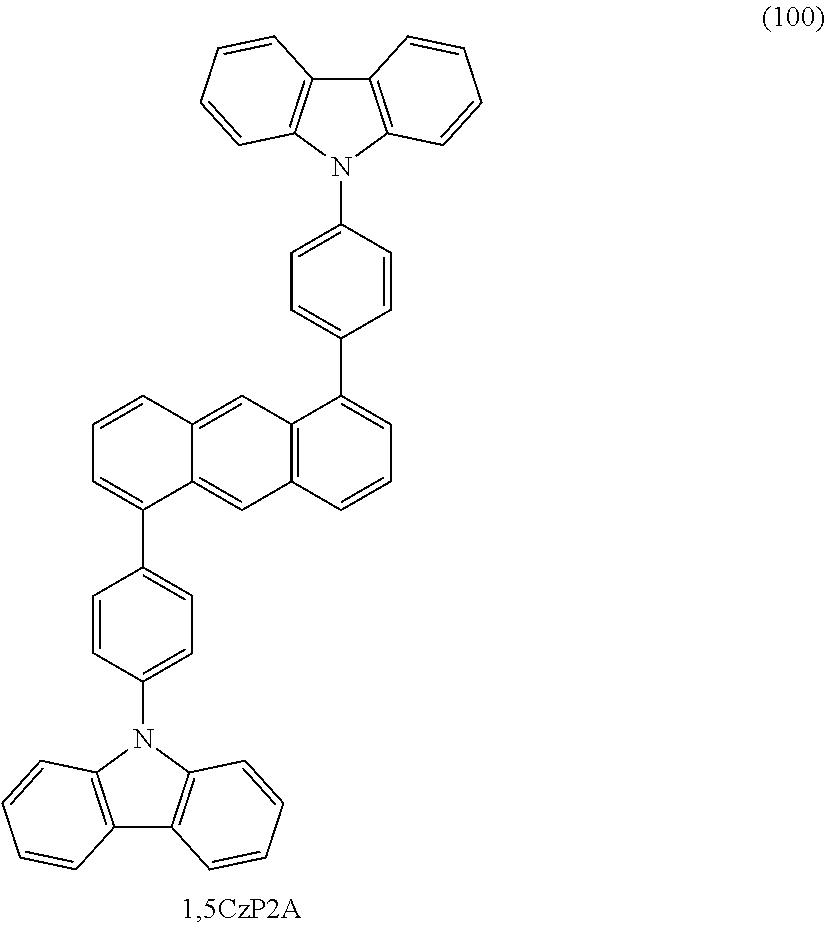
C12=C(N(C3=CC=C(C4=CC=CC5=C4C=C4C(=C5)C(C5=CC=C(N6C7=C(C8=C6C=CC=C8)C=CC=C7)C=C5)=CC=C4)C=C3)C3=C1C=CC=C3)C=CC=C2
